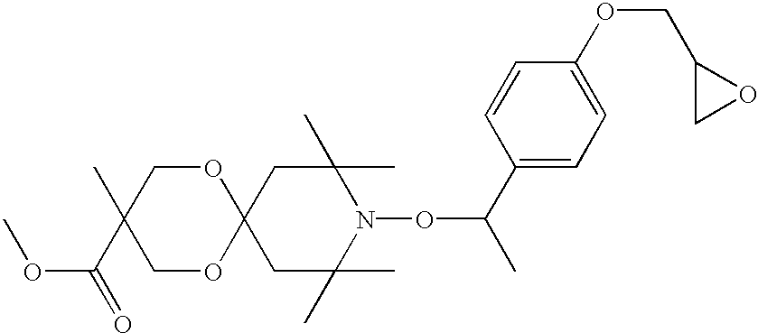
C1C(C)(C)N(OC(C)C2=CC=C(OCC3CO3)C=C2)C(C)(C)CC12OCC(C)(C(=O)OC)CO2
